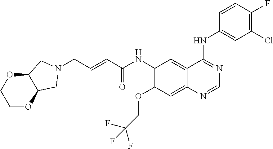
C1OC2C(OC1)CN(CC=CC(NC1=C(OCC(F)(F)F)C=C3C(=C1)C(NC1=CC(Cl)=C(F)C=C1)=NC=N3)=O)C2
